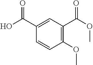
C1(OC)=C(C(OC)=O)C=C(C(O)=O)C=C1
